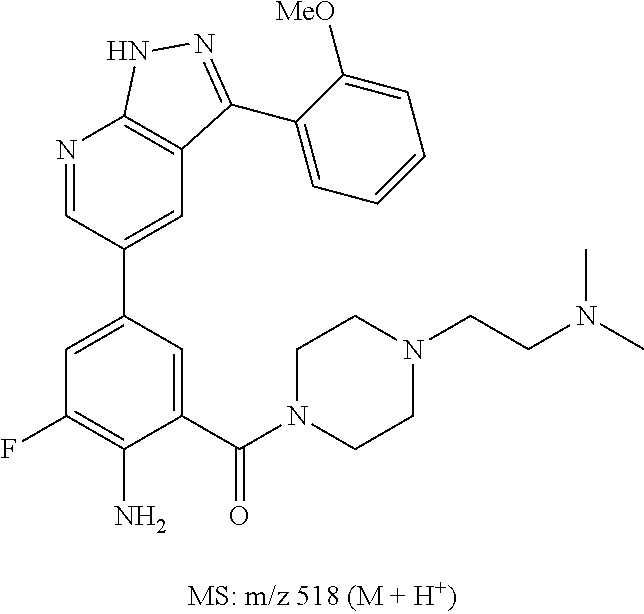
N1=CC(C2=CC(F)=C(N)C(C(N3CCN(CCN(C)C)CC3)=O)=C2)=CC2=C1NN=C2C1=CC=CC=C1[MeO]
